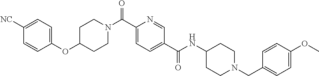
C1CN(C(C2=CC=C(C(=O)NC3CCN(CC4=CC=C(OC)C=C4)CC3)C=N2)=O)CCC1OC1=CC=C([NC])C=C1
